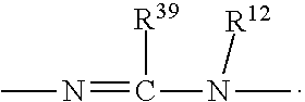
CN=C(N(C)[R12])[R39]
